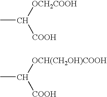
[OCH2COOH]C([COOH])C.[OCH(CH2OH)COOH]C([COOH])C
